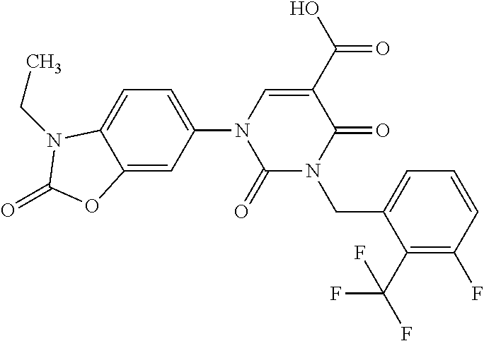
C1(=O)N(CC2=CC=CC(F)=C2C(F)(F)F)C(=O)C(C(O)=O)=CN1C1=CC=C2C(=C1)OC(=O)N2CC
